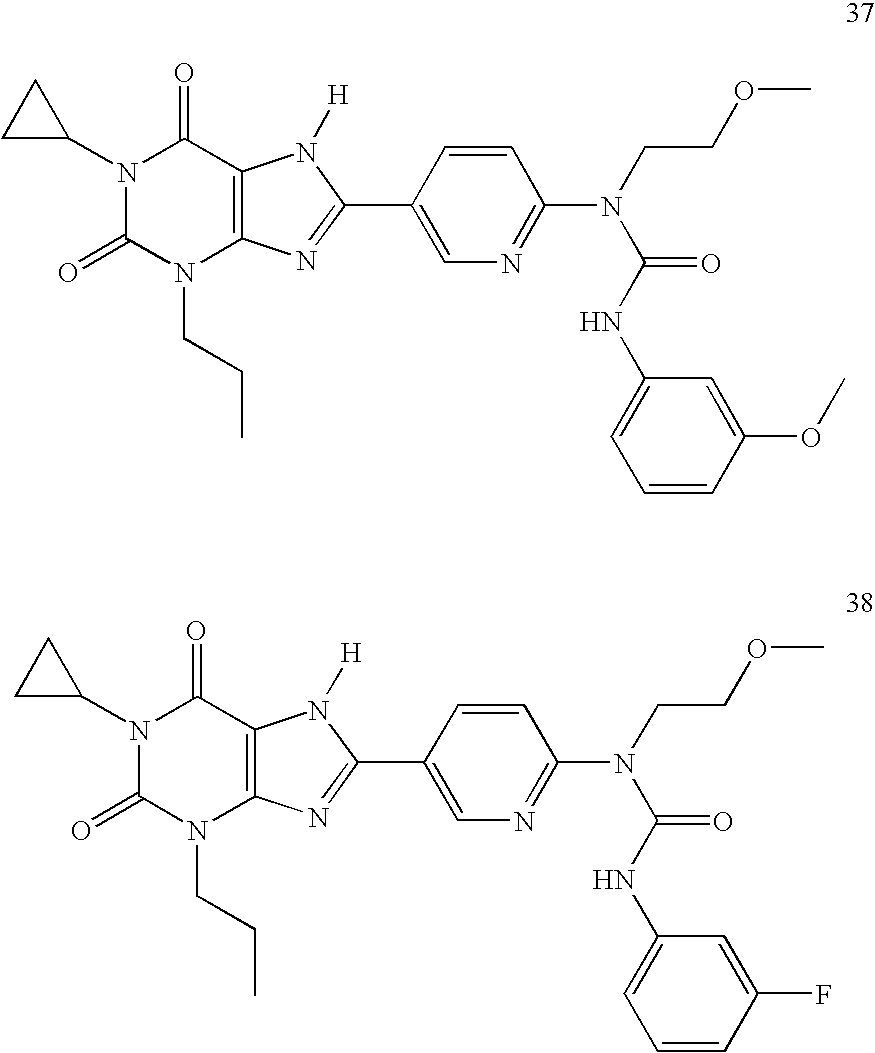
C1C(N2C(=O)N(CCC)C3=C(C2=O)N([H])C(C2=CN=C(N(CCOC)C(NC4=CC=CC(OC)=C4)=O)C=C2)=N3)C1.C1C(N2C(=O)N(CCC)C3=C(C2=O)N([H])C(C2=CN=C(N(CCOC)C(NC4=CC=CC(F)=C4)=O)C=C2)=N3)C1
